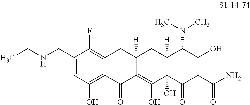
N(CC1=CC(O)=C2C(=C1F)CC1([H])C(=C(O)C3(O)C([H])(C1)C(N(C)C)C(O)=C(C(N)=O)C3=O)C2=O)CC
